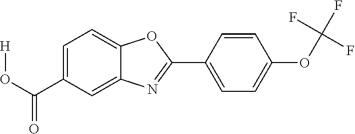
C1(C(O[H])=O)=CC=C2C(=C1)N=C(C1=CC=C(OC(F)(F)F)C=C1)O2
